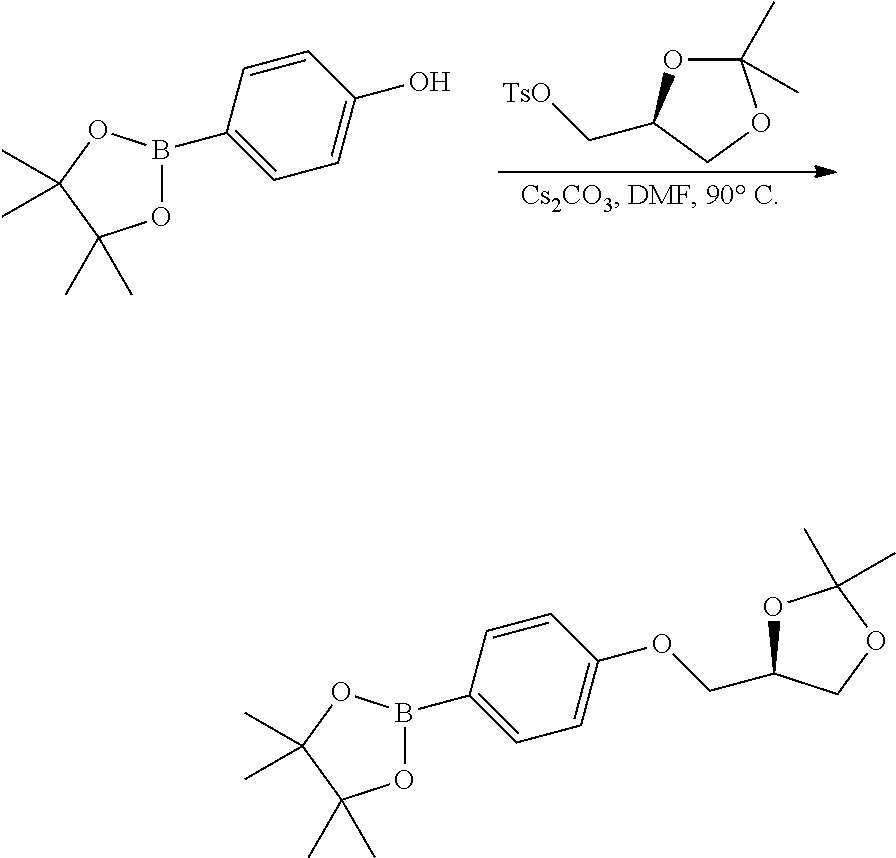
B1(C2=CC=C(O)C=C2)OC(C)(C)C(C)(C)O1.C1(C)(C)OC(C[TsO])CO1.B1(C2=CC=C(OCC3OC(C)(C)OC3)C=C2)OC(C)(C)C(C)(C)O1
